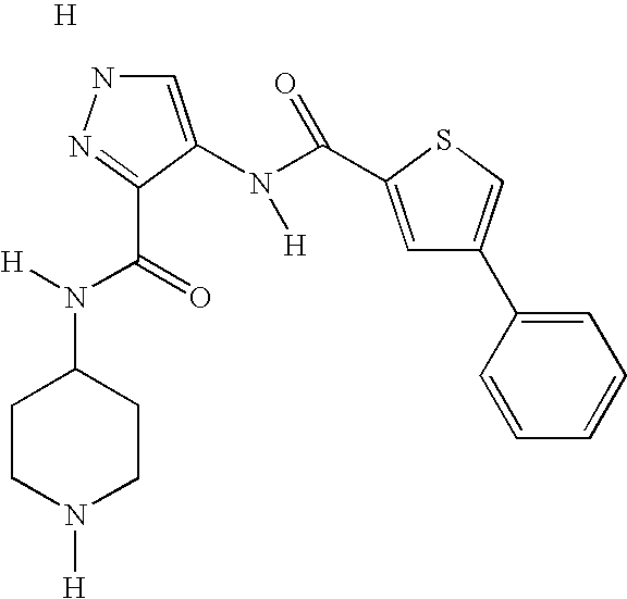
N1C=C(N(C(C2=CC(C3=CC=CC=C3)=CS2)=O)[H])C(C(N([H])C2CCN([H])CC2)=O)=N1.[H]
